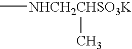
C[NHCH2CHSO3K]C
